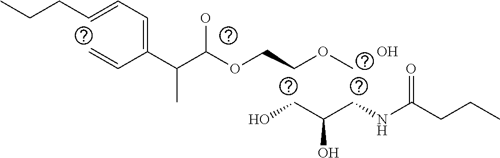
C(C(CNC(CCC)=O)O)O.O.C(C(C(OCCOC)O)C)(=CC=CCCC)C=C
